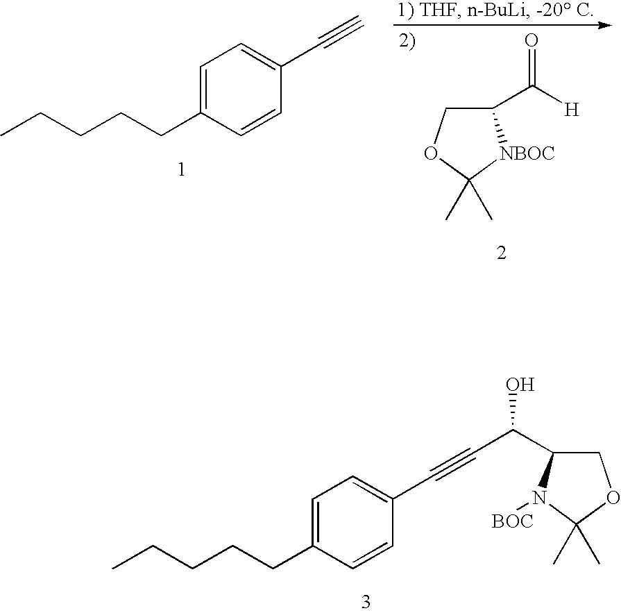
C1=C(CCCCC)C=CC(C#CC(O)C2COC(C)(C)N2[BOC])=C1.C1=C(CCCCC)C=CC(C#C)=C1.C1(C([H])=O)COC(C)(C)[NBOC]1
